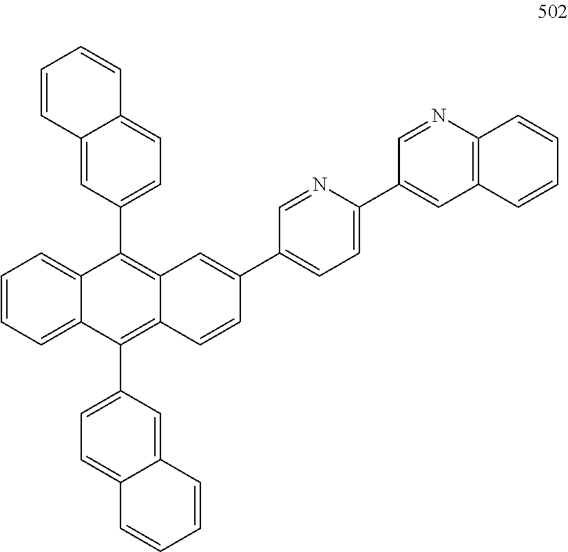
C1=CC=C2C(=C1)C(C1=CC=C3C(=C1)C=CC=C3)=C1C(=C2C2=CC=C3C(=C2)C=CC=C3)C=CC(C2=CC=C(C3=CC4=C(N=C3)C=CC=C4)N=C2)=C1
